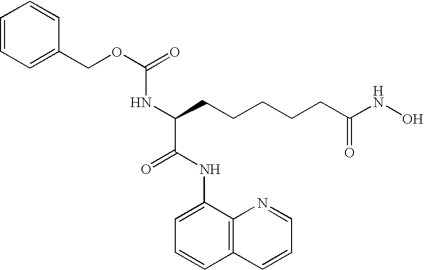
C1=CC=C(COC(=O)NC(C(NC2=CC=CC3=C2N=CC=C3)=O)CCCCCC(NO)=O)C=C1
